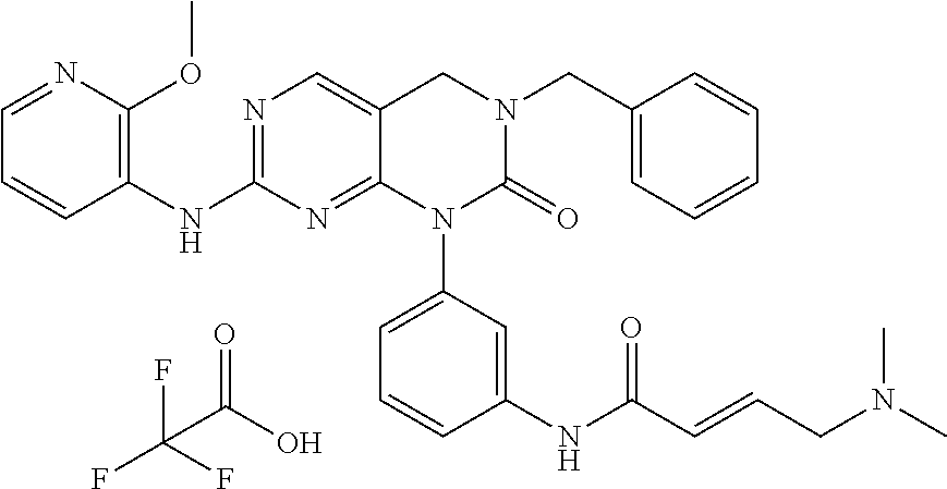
C1=NC(OC)=C(NC2=NC=C3C(=N2)N(C2=CC=CC(NC(C=CCN(C)C)=O)=C2)C(=O)N(CC2=CC=CC=C2)C3)C=C1.FC(F)(C(O)=O)F
